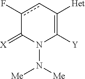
c1(F)cC([Het])=C([Y])N(N([Me])[Me])C1=[X]
